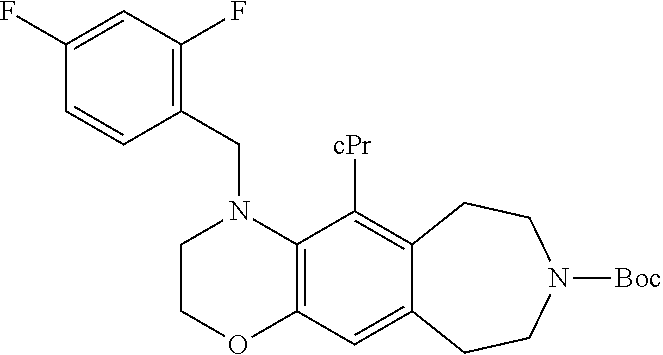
C1COC2=C(N1CC1=C(F)C=C(F)C=C1)C([cPr])=C1C(=C2)CCN([Boc])CC1
